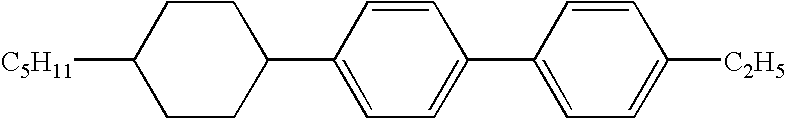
C1CC(C2=CC=C(C3=CC=C([C2H5])C=C3)C=C2)CCC1[C5H11]
